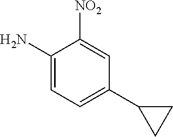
C1(N)=CC=C(C2CC2)C=C1[NO2]
